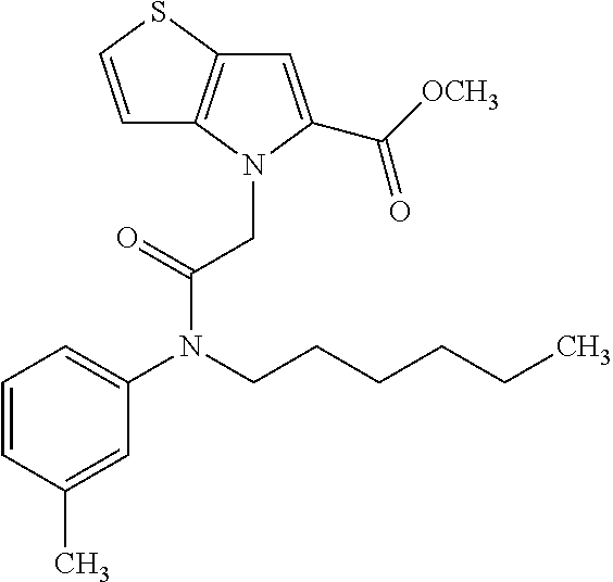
C1=CC(C)=CC(N(CCCCCC)C(CN2C(C([OCH3])=O)=CC3=C2C=CS3)=O)=C1
